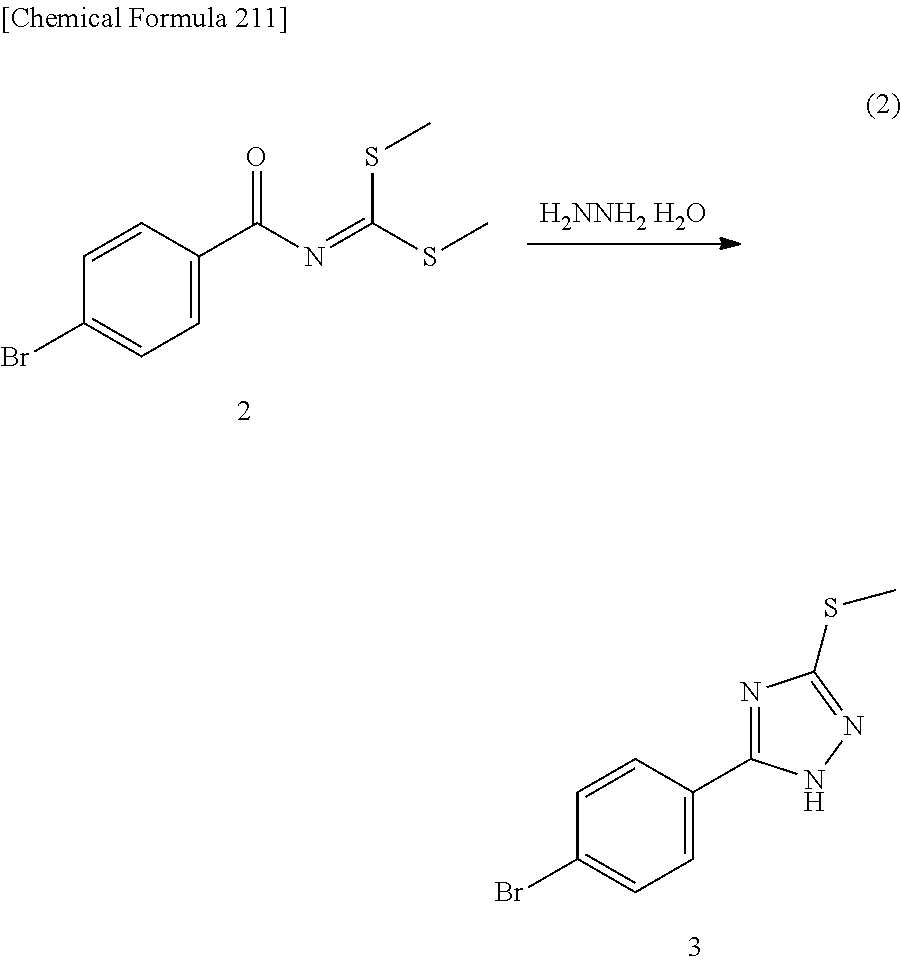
C1(Br)=CC=C(C2=NC(SC)=NN2)C=C1.[H2NNH2 H2O].C1(Br)=CC=C(C(N=C(SC)SC)=O)C=C1
